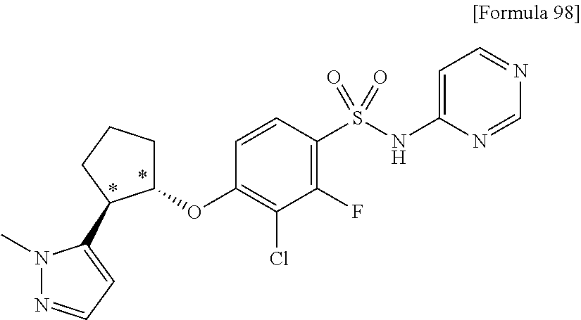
C1(OC2=C(Cl)C(F)=C(S(NC3=CC=NC=N3)(=O)=O)C=C2)CCCC1C1=CC=NN1C
